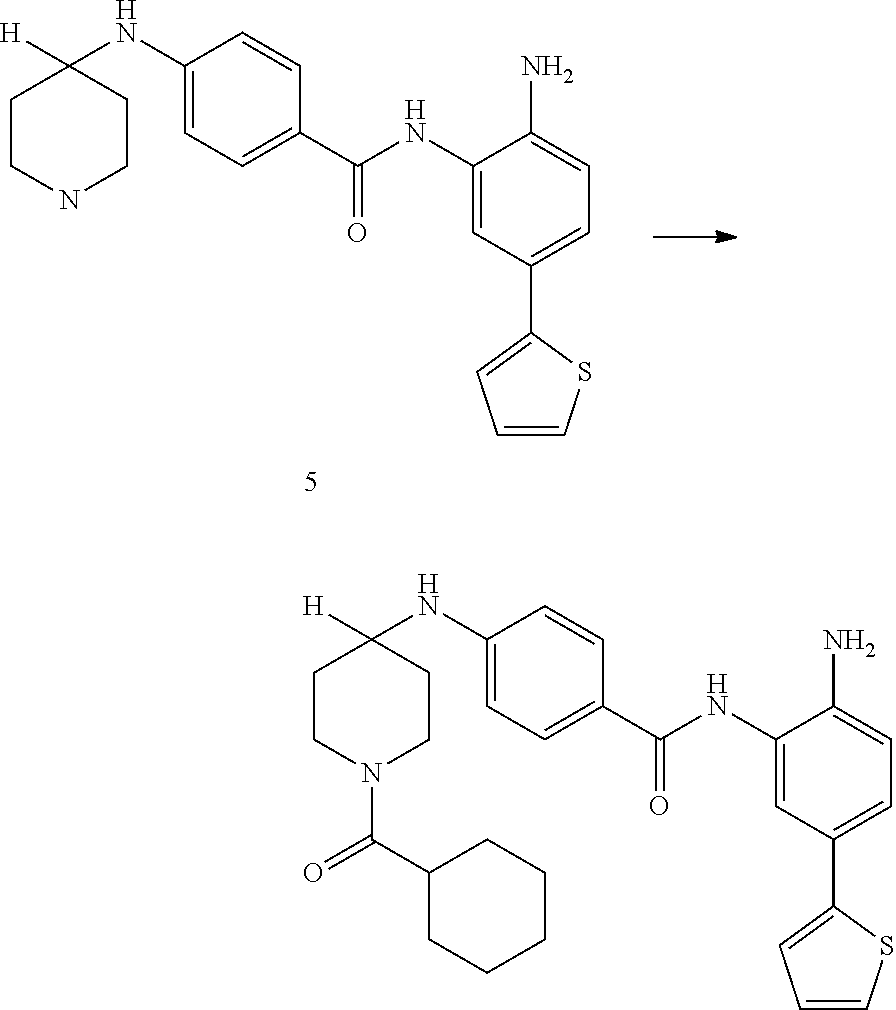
C1CN(C(C2CCCCC2)=O)CCC1([H])NC1=CC=C(C(NC2=CC(C3=CC=CS3)=CC=C2N)=O)C=C1.C1CNCCC1([H])NC1=CC=C(C(NC2=CC(C3=CC=CS3)=CC=C2N)=O)C=C1
